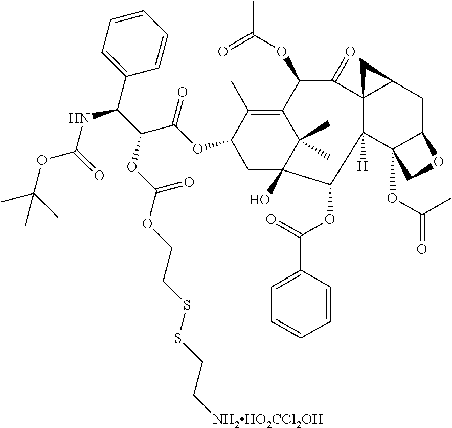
C1=CC=CC=C1C(C(C(OC1CC2(O)C(C)(C)C(=C1C)C(OC(C)=O)C(=O)C13C([H])(C4(OC(=O)C)C(CC1C3)OC4)C2OC(=O)C1=CC=CC=C1)=O)OC(OCCSSCC[NH2HO2CCl2OH])=O)NC(OC(C)(C)C)=O
